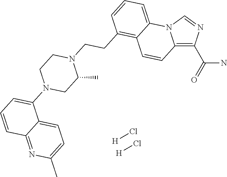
[H]Cl.[H]Cl.C12=C(C(=O)N)N=CN1C1=CC=CC(CCN3CCN(C4=CC=CC5=NC(C)=CC=C45)CC3C)=C1C=C2
